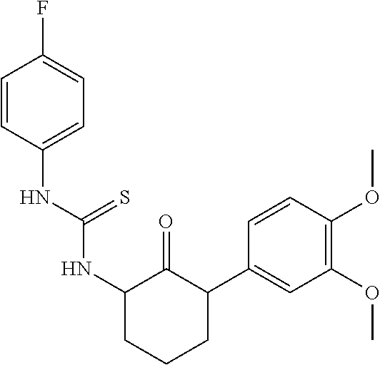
C1(OC)=C(OC)C=CC(C2CCCC(NC(=S)NC3=CC=C(F)C=C3)C2=O)=C1
